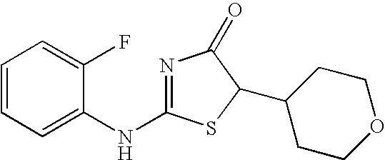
N1=C(NC2=CC=CC=C2F)SC(C2CCOCC2)C1=O
